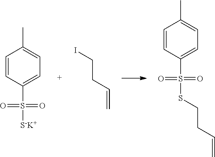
C1=CC(S([S-K+])(=O)=O)=CC=C1C.ICCC=C.C1=CC(S(SCCC=C)(=O)=O)=CC=C1C
